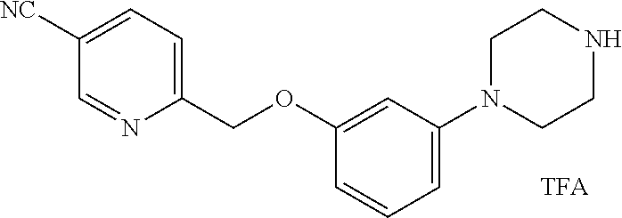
C1([NC])=CC=C(COC2=CC(N3CCNCC3)=CC=C2)N=C1
